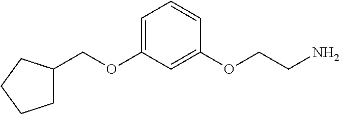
C1(COC2=CC=CC(OCCN)=C2)CCCC1
